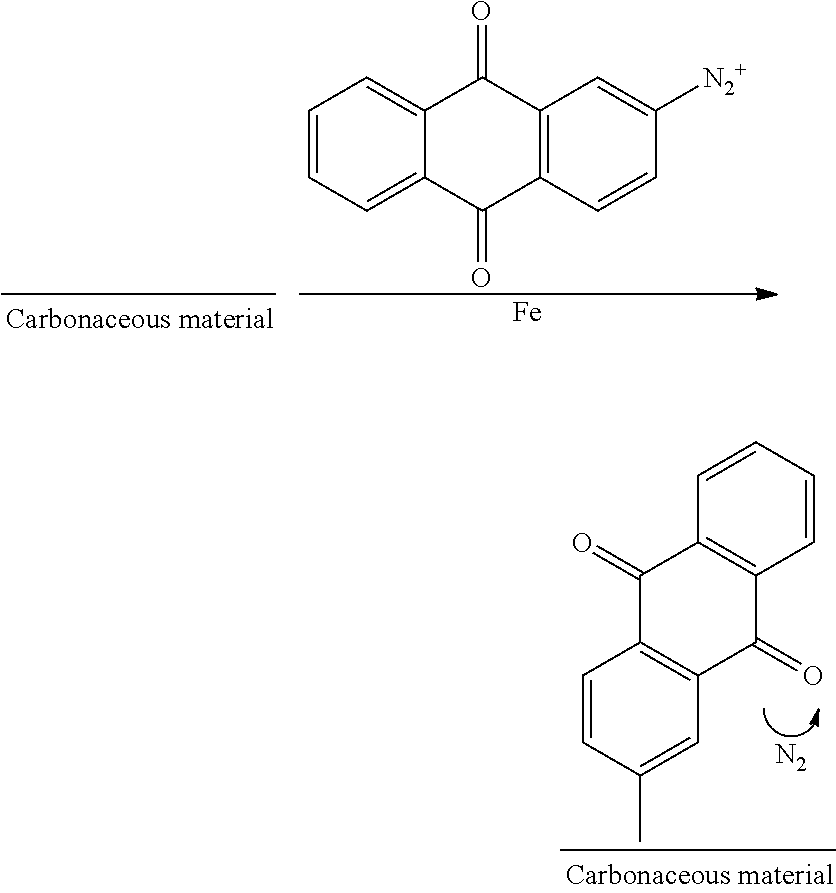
[N2].C1=CC(C)=CC2=C1C(=O)C1=C(C2=O)C=CC=C1.C1=CC=C2C(=C1)C(=O)C1=C(C2=O)C=CC([N2+])=C1.[Fe]
